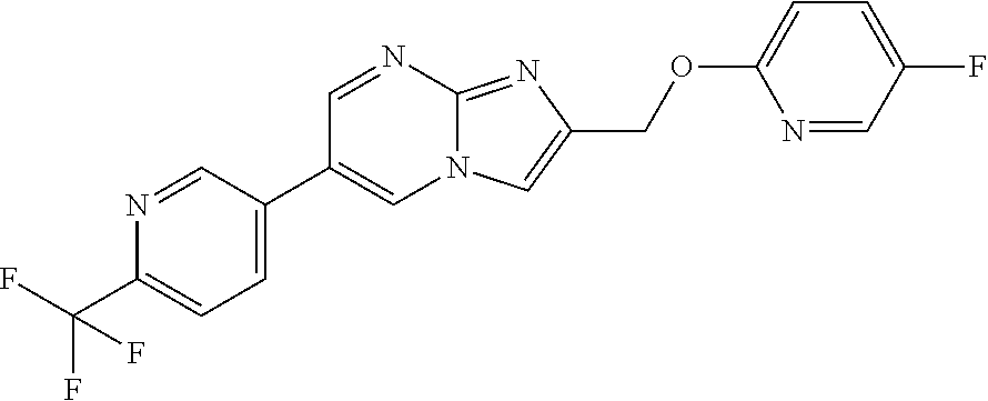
C1=C(C2=CN3C(=NC(COC4=CC=C(F)C=N4)=C3)N=C2)C=NC(C(F)(F)F)=C1
